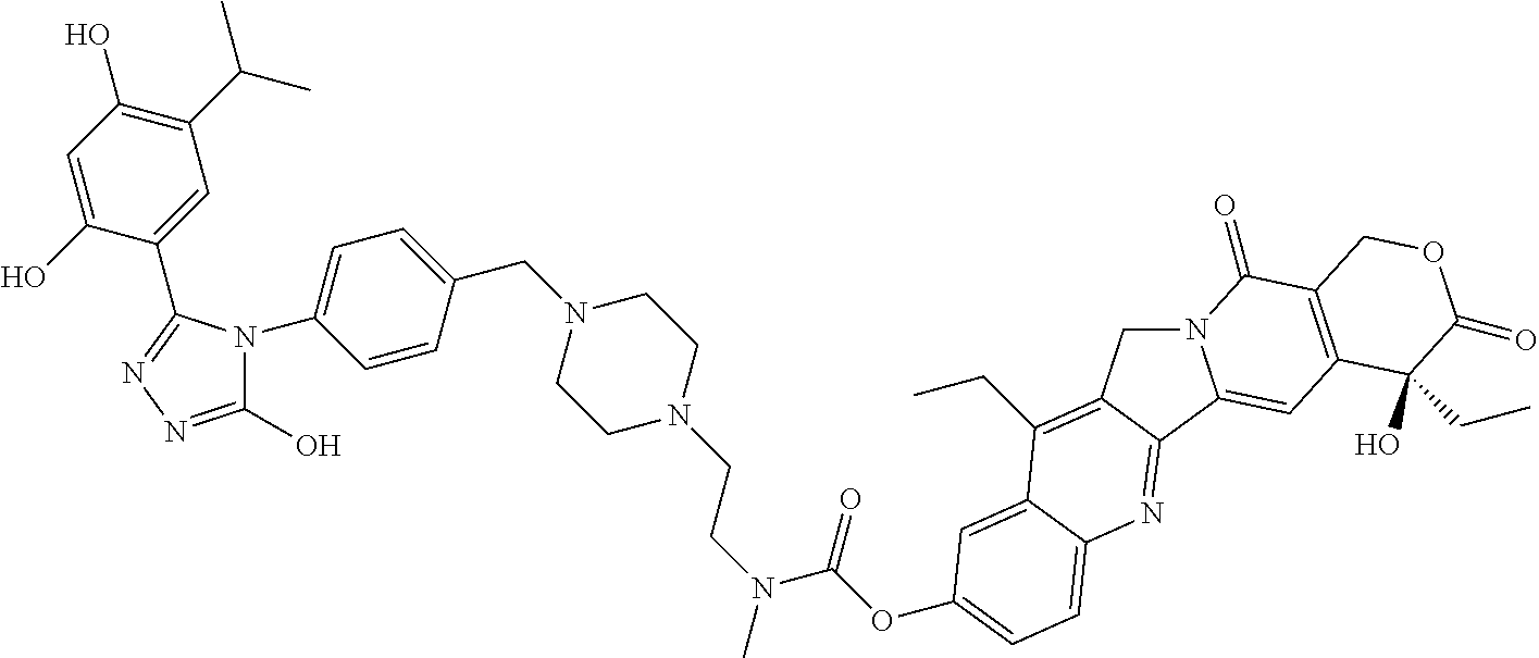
C1(O)=NN=C(C2=CC(C(C)C)=C(O)C=C2O)N1C1=CC=C(CN2CCN(CCN(C(=O)OC3=CC=C4C(=C3)C(CC)=C3CN5C(=CC6=C(C5=O)COC(=O)C6(CC)O)C3=N4)C)CC2)C=C1
